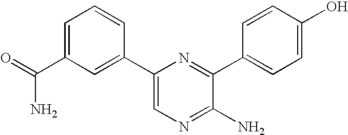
C1=C(C2=CC(C(=O)N)=CC=C2)N=C(C2=CC=C(O)C=C2)C(N)=N1
